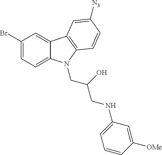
C1(Br)=CC=C2C(=C1)C1=C(N2CC(O)CNC2=CC=CC([OMe])=C2)C=CC([N3])=C1
